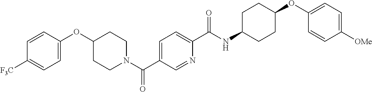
C1=C(OC2CCN(C(C3=CC=C(C(NC4CCC(OC5=CC=C([OMe])C=C5)CC4)=O)N=C3)=O)CC2)C=CC([F3C])=C1
